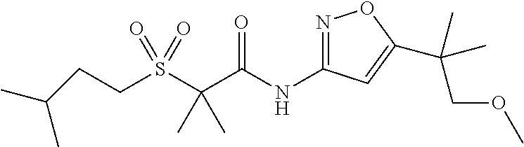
C(S(C(C(NC1=NOC(C(COC)(C)C)=C1)=O)(C)C)(=O)=O)CC(C)C
